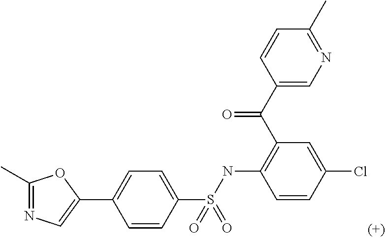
C1(C)=NC=C(C2=CC=C(S(NC3=C(C(C4=CN=C(C)C=C4)=O)C=C(Cl)C=C3)(=O)=O)C=C2)O1
